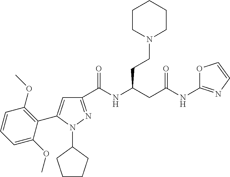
C1(C(NC(CC(NC2=NC=CO2)=O)CCN2CCCCC2)=O)=NN(C2CCCC2)C(C2=C(OC)C=CC=C2OC)=C1
